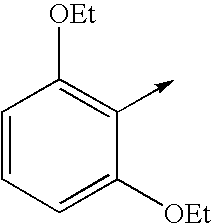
C1=CC=C([OEt])C(->C)=C1[OEt]
